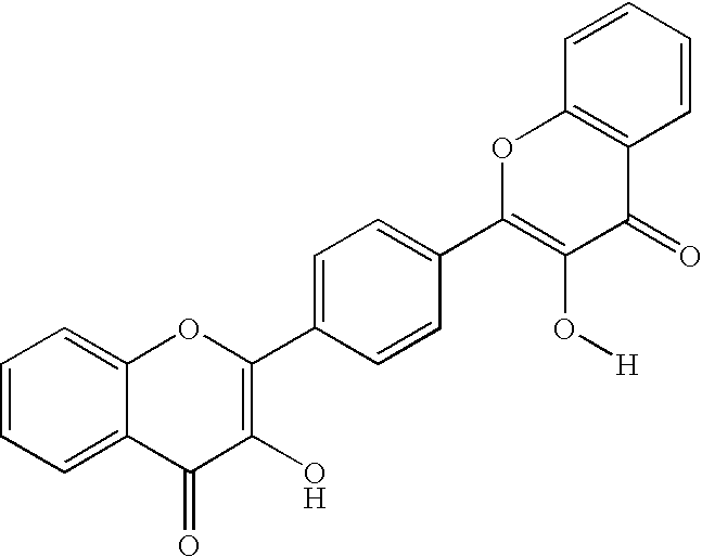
C1=CC=C2C(=C1)OC(C1=CC=C(C3=C(O[H])C(=O)C4=C(O3)C=CC=C4)C=C1)=C(O)C2=O
